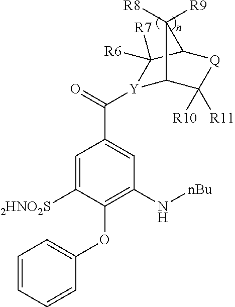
C1=C([2HNO2S])C(OC2=CC=CC=C2)=C(N[nBu])C=C1C(=O)[Y]1C2C([R11])([R10])[Q]C(C1([R7])[R6])C2([R8])[R9]
